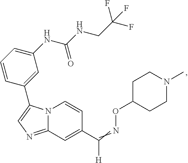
N12C(=NC=C1C1=CC(NC(NCC(F)(F)F)=O)=CC=C1)C=C(C(=NOC1CCN(C)CC1)[H])C=C2
